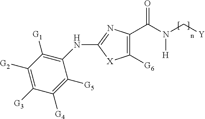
C1([G6])=C(C(N(C[Y])[H])=O)N=C(NC2=C([G1])C([G2])=C([G3])C([G4])=C2[G5])[X]1
